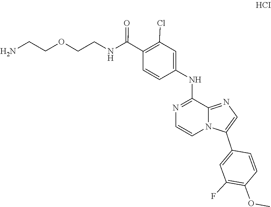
N1=C(NC2=CC(Cl)=C(C(NCCOCCN)=O)C=C2)C2=NC=C(C3=CC(F)=C(OC)C=C3)N2C=C1
